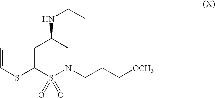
C1=CC2=C(S1)S(=O)(=O)N(CCC[OCH3])CC2NCC
